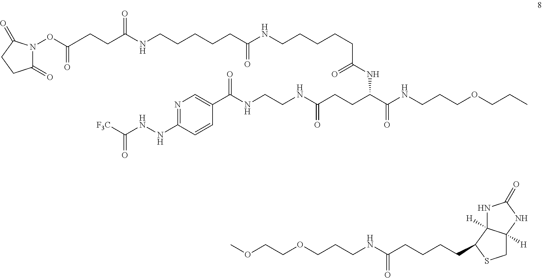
N(CCCOCCC)C(C(NC(=O)CCCCCNC(CCCCCNC(=O)CCC(ON1C(=O)CCC1=O)=O)=O)CCC(NCCNC(C1=CN=C(NNC([F3C])=O)C=C1)=O)=O)=O.COCCOCCCNC(CCCCC1C2([H])C([H])(CS1)NC(=O)N2)=O
